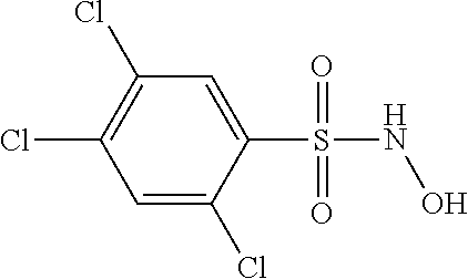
C1=C(Cl)C(S(NO)(=O)=O)=CC(Cl)=C1Cl
